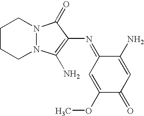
C1(OC)=CC(=NC2=C(N)N3N(C2=O)CCCC3)C(N)=CC1=O
